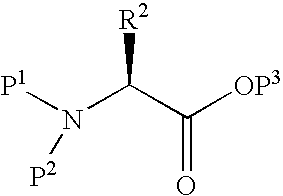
[P1]N(C(C([OP3])=O)[R2])[P2]
